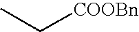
CC[COOBn]
